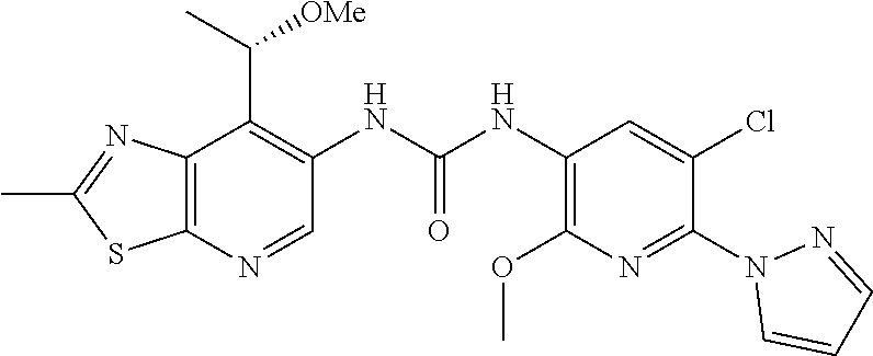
N1(C2=NC(OC)=C(NC(NC3=C(C(C)[OMe])C4=C(SC(C)=N4)N=C3)=O)C=C2Cl)C=CC=N1
